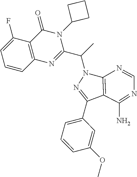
C1=CC2=C(C(F)=C1)C(=O)N(C1CCC1)C(C(C)N1N=C(C3=CC=CC(OC)=C3)C3=C1N=CN=C3N)=N2
